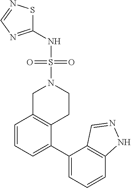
C1(NS(=O)(N2CC3=C(CC2)C(C2=CC=CC4=C2C=NN4)=CC=C3)=O)=NC=NS1
